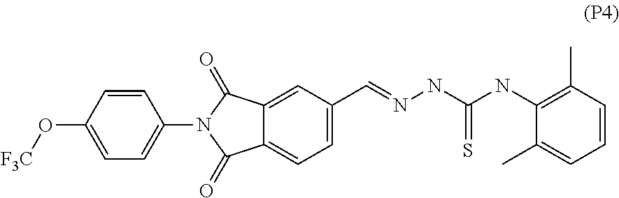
C1=CC(O[F3C])=CC=C1N1C(=O)C2=CC(C=NNC(NC3=C(C)C=CC=C3C)=S)=CC=C2C1=O
